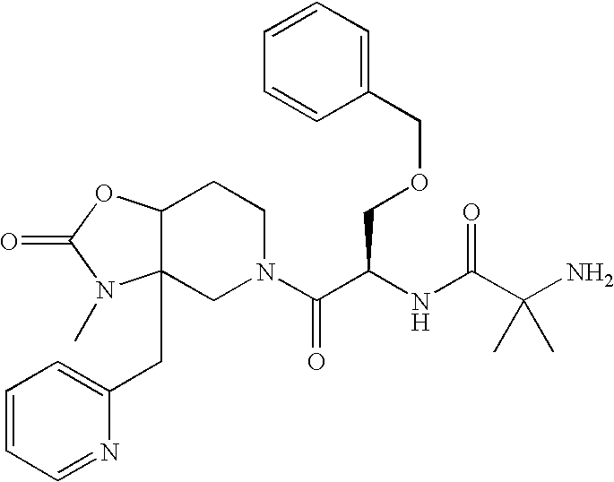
C12(CC3=CC=CC=N3)C(OC(=O)N1C)CCN(C(C(NC(C(N)(C)C)=O)COCC1=CC=CC=C1)=O)C2
